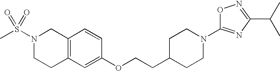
C12=C(C=C(OCCC3CCN(C4=NC(C(C)C)=NO4)CC3)C=C1)CCN(S(C)(=O)=O)C2
